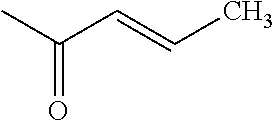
O=C(C=CC)C
